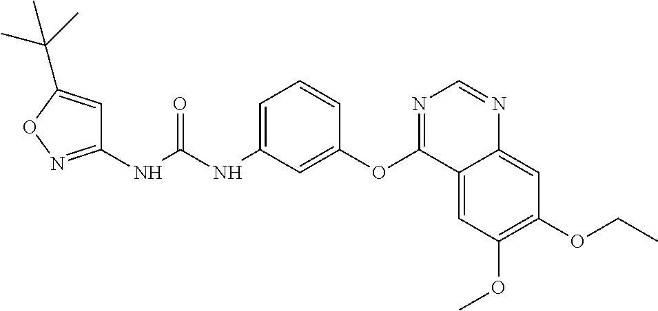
C1(NC(NC2=CC=CC(OC3=NC=NC4=CC(OCC)=C(OC)C=C34)=C2)=O)=NOC(C(C)(C)C)=C1
